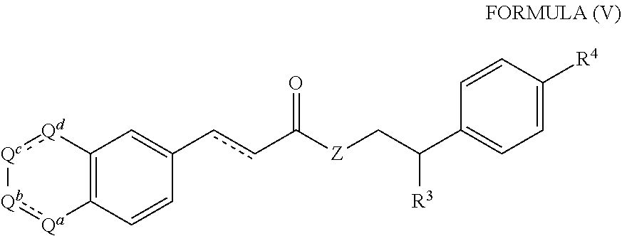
C12=C(C=CC(ccC([Z]CC(C3=CC=C([R4])C=C3)[R3])=O)=C1)[Qa]:[Qb][Qc]:[Qd]2
